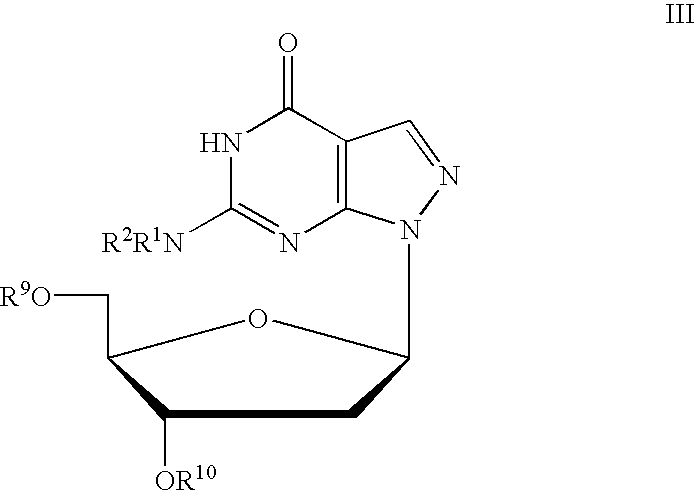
N1C([R2R1N])=NC2=C(C1=O)C=NN2C1CC([OR10])C(C[R9O])O1
